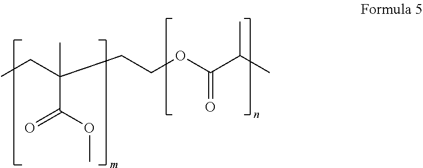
COC(=O)C(CC)(CCOC(C(C)C)=O)C
